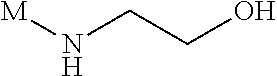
[M]NCCO
